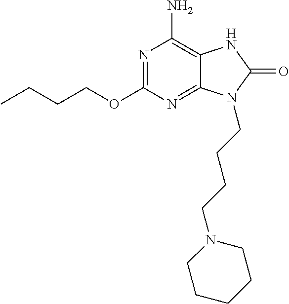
O(C1=NC(N)=C2C(=N1)N(CCCCN1CCCCC1)C(=O)N2)CCCC
